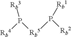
P([Rb4])([Rb5]P([Rb2])[Rb1])[Rb3]
